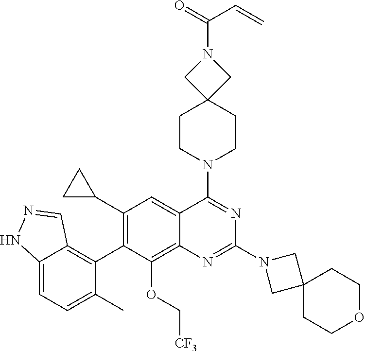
C12=CC=C(C)C(C3=C(C4CC4)C=C4C(=C3OC[CF3])N=C(N3CC5(C3)CCOCC5)N=C4N3CCC4(CC3)CN(C(=O)C=C)C4)=C1C=NN2
